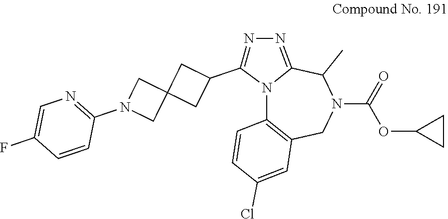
O(C1CC1)C(N1C(C)C2=NN=C(C3CC4(C3)CN(C3=NC=C(F)C=C3)C4)N2C2=C(C1)C=C(Cl)C=C2)=O
